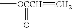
C[OCCH](=C)=O
